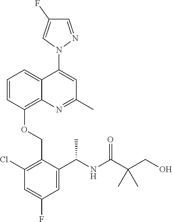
C1=CC(OCC2=C(Cl)C=C(F)C=C2C(NC(C(CO)(C)C)=O)C)=C2C(=C1)C(N1N=CC(F)=C1)=CC(C)=N2
